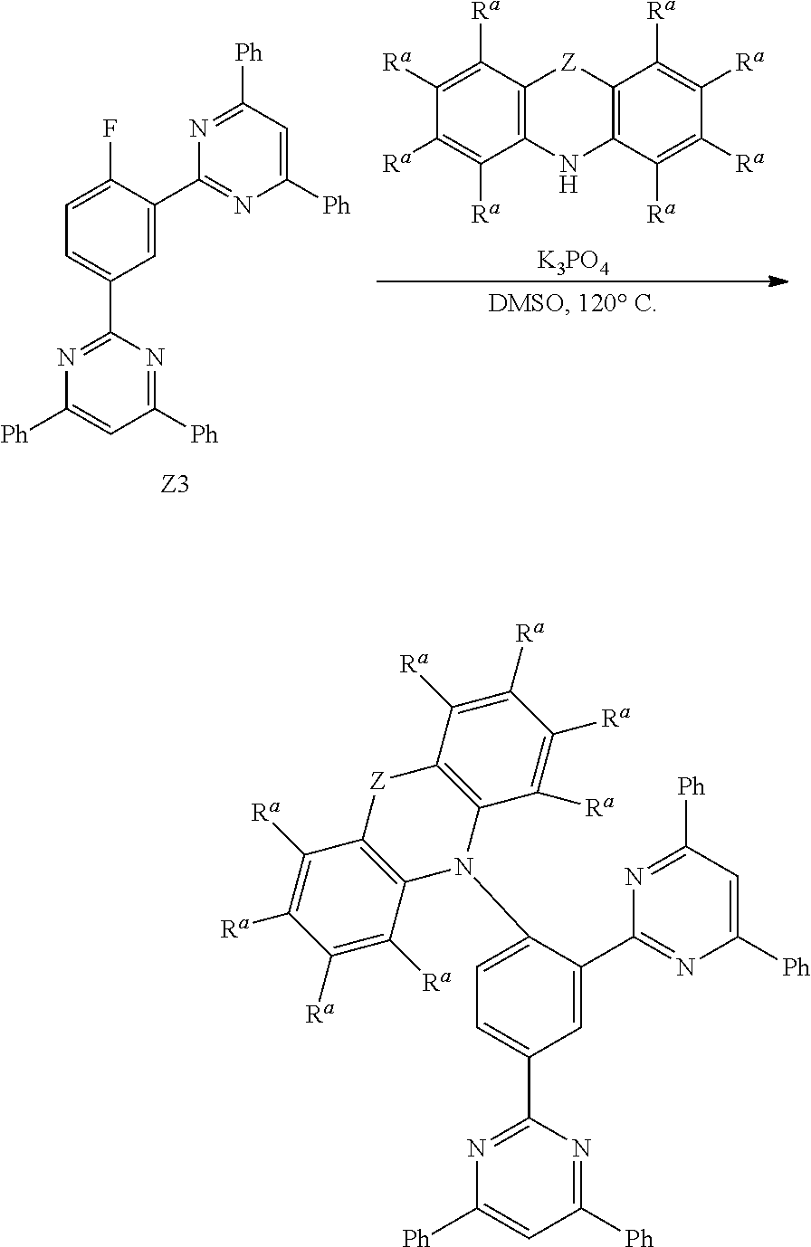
C12=C(C([Ra])=C([Ra])C([Ra])=C1[Ra])[Z]C1=C(N2)C([Ra])=C([Ra])C([Ra])=C1[Ra].[K3PO4].C1=C(C2=NC([Ph])=CC([Ph])=N2)C(F)=CC=C1C1=NC([Ph])=CC([Ph])=N1.C1=C(C2=NC([Ph])=CC([Ph])=N2)C(N2C3=C(C([Ra])=C([Ra])C([Ra])=C3[Ra])[Z]C3=C2C([Ra])=C([Ra])C([Ra])=C3[Ra])=CC=C1C1=NC([Ph])=CC([Ph])=N1
